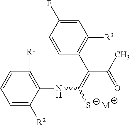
C1=C(F)C=CC(C(C(=O)C)=C(NC2=C([R1])C=CC=C2[R2])[S-])=C1[R3].[M]
